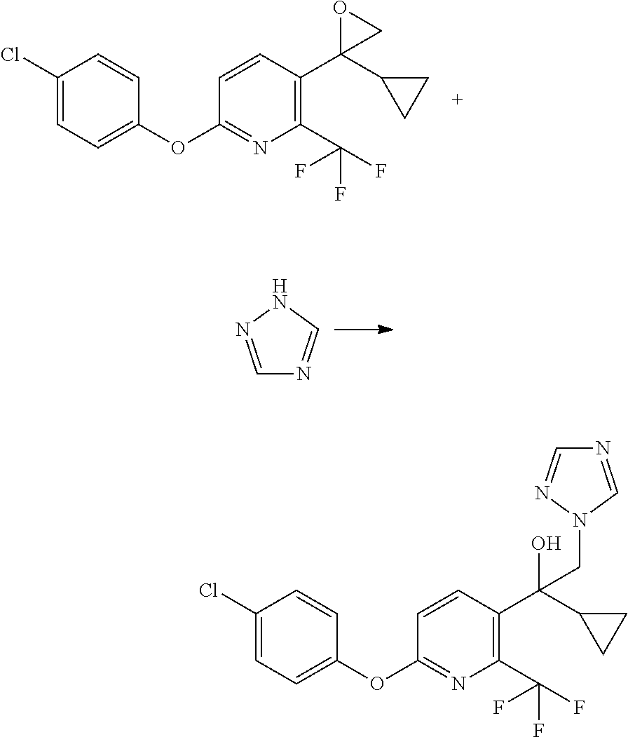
C1(OC2=NC(C(F)(F)F)=C(C3(C4CC4)CO3)C=C2)=CC=C(Cl)C=C1.C1=NNC=N1.C1(OC2=NC(C(F)(F)F)=C(C(C3CC3)(CN3N=CN=C3)O)C=C2)=CC=C(Cl)C=C1
